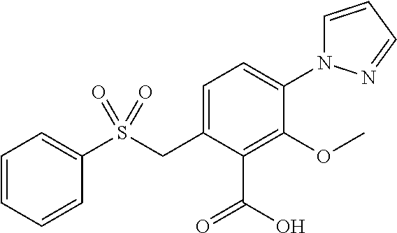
C1=CC=NN1C1=CC=C(CS(C2=CC=CC=C2)(=O)=O)C(C(O)=O)=C1OC
